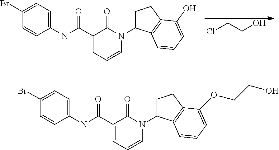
C1(NC(C2=CC=CN(C3CCC4=C3C=CC=C4O)C2=O)=O)=CC=C(Br)C=C1.ClCCO.C1(NC(C2=CC=CN(C3CCC4=C3C=CC=C4OCCO)C2=O)=O)=CC=C(Br)C=C1
